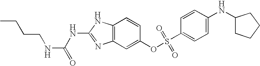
C12=C(C=C(OS(C3=CC=C(NC4CCCC4)C=C3)(=O)=O)C=C1)N=C(NC(=O)NCCCC)N2
